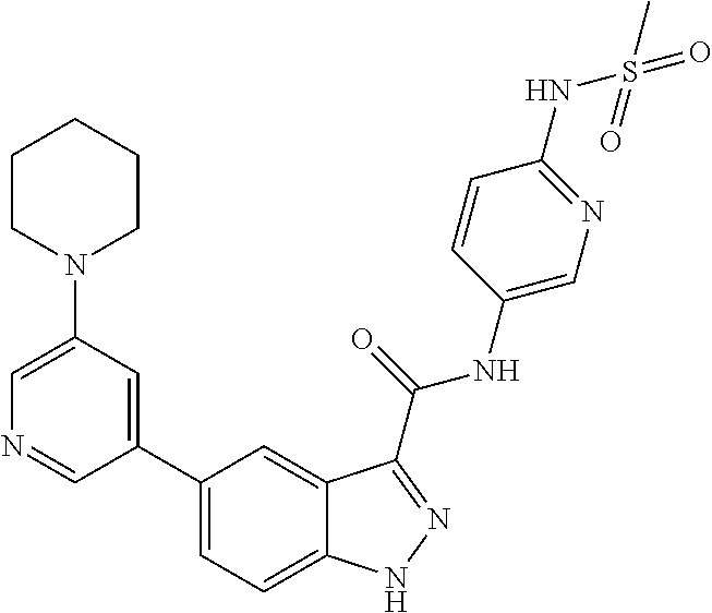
C1(N2CCCCC2)=CN=CC(C2=CC=C3C(=C2)C(C(NC2=CN=C(NS(C)(=O)=O)C=C2)=O)=NN3)=C1
